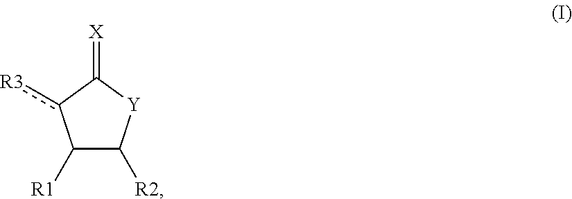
C1([R1])C([R2])[Y]C(=[X])c1[R3]
